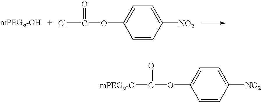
C1=CC([NO2])=CC=C1OC(=O)Cl.C1=CC([NO2])=CC=C1OC(=O)[mPEGa-O]
